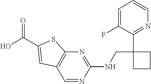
N(CC1(C2=NC=CC=C2F)CCC1)C1=NC2=C(C=N1)C=C(C(O)=O)S2
